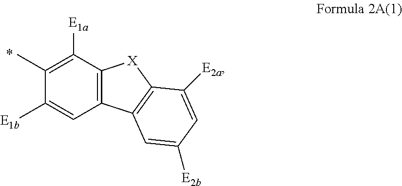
C12=C(C3=C([X]1)C([E2a])=CC([E2b])=C3)C=C([E1b])C(C)=C2[E1a]
